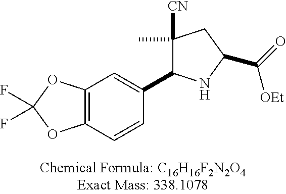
C12=C(C=CC(C3C(C)([CN])CC(C(=O)[OEt])N3)=C1)OC(F)(F)O2
